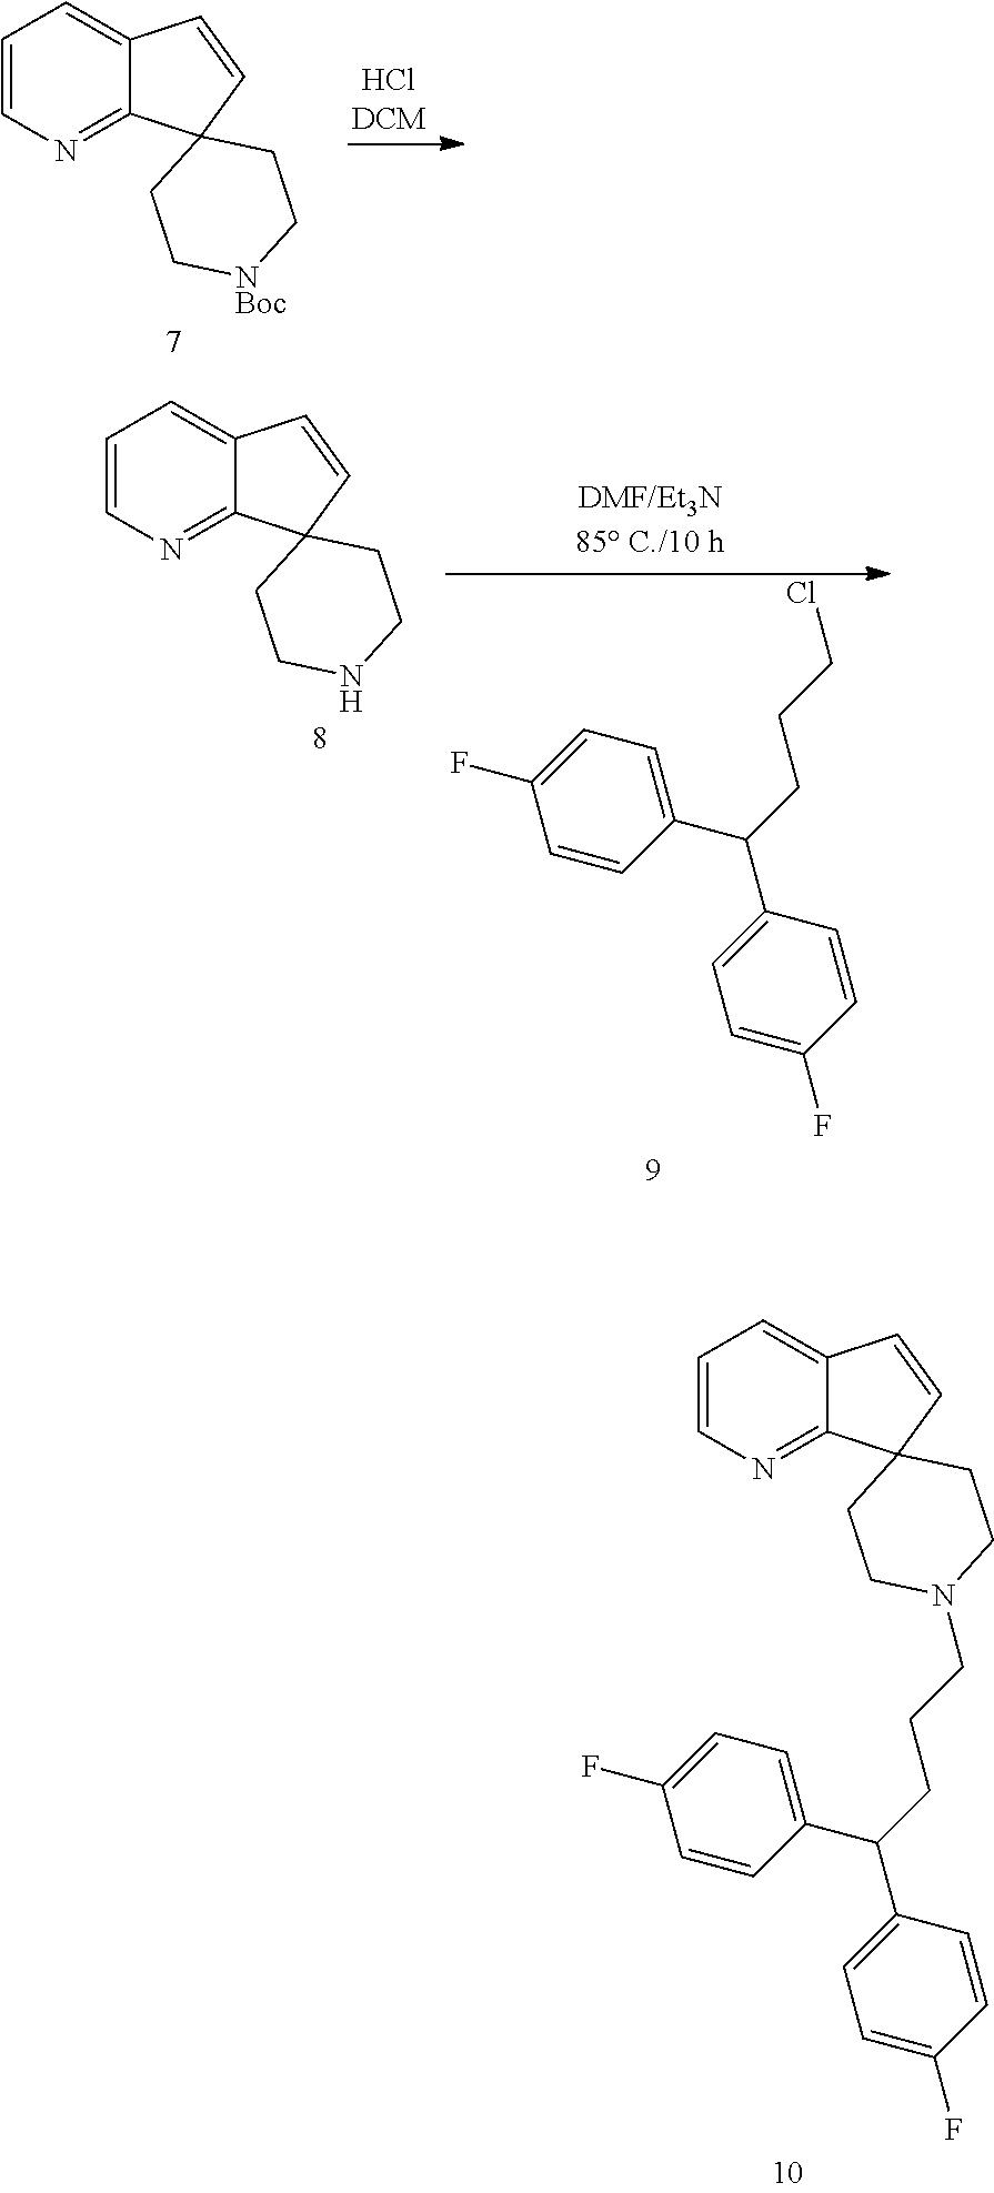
C1=CN=C2C(=C1)C=CC21CC[NBoc]CC1.C1=C(F)C=CC(C(CCCCl)C2=CC=C(F)C=C2)=C1.C1=CN=C2C(=C1)C=CC21CCNCC1.C1=CN=C2C(=C1)C=CC21CCN(CCCC(C2=CC=C(F)C=C2)C2=CC=C(F)C=C2)CC1
